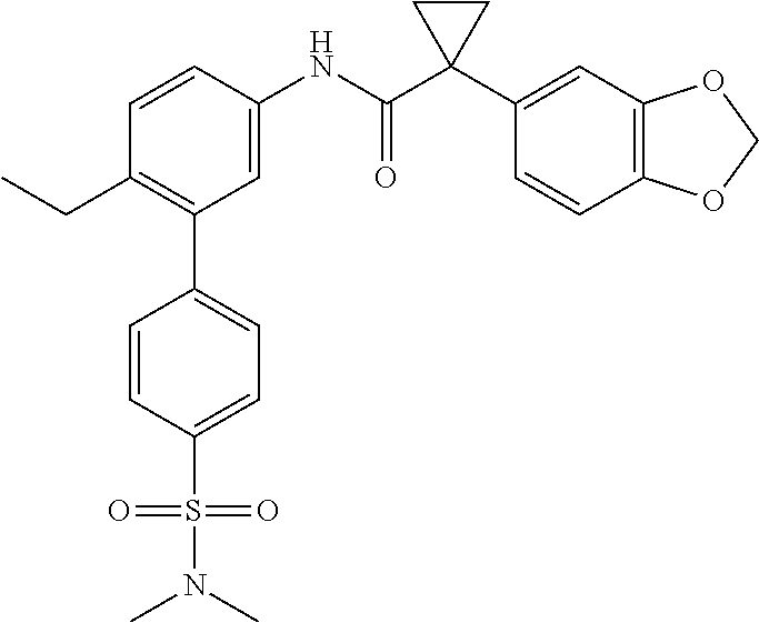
C1=C(NC(C2(C3=CC4=C(C=C3)OCO4)CC2)=O)C=CC(CC)=C1C1=CC=C(S(=O)(=O)N(C)C)C=C1
